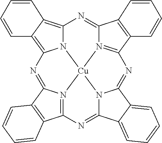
N12C3=C4C=CC=CC4=C1N=C1N4=C(C5=C1C=CC=C5)N=C1N5C(=NC6=N(C(=N3)C3=C6C=CC=C3)[Cu]245)C2=CC=CC=C12
